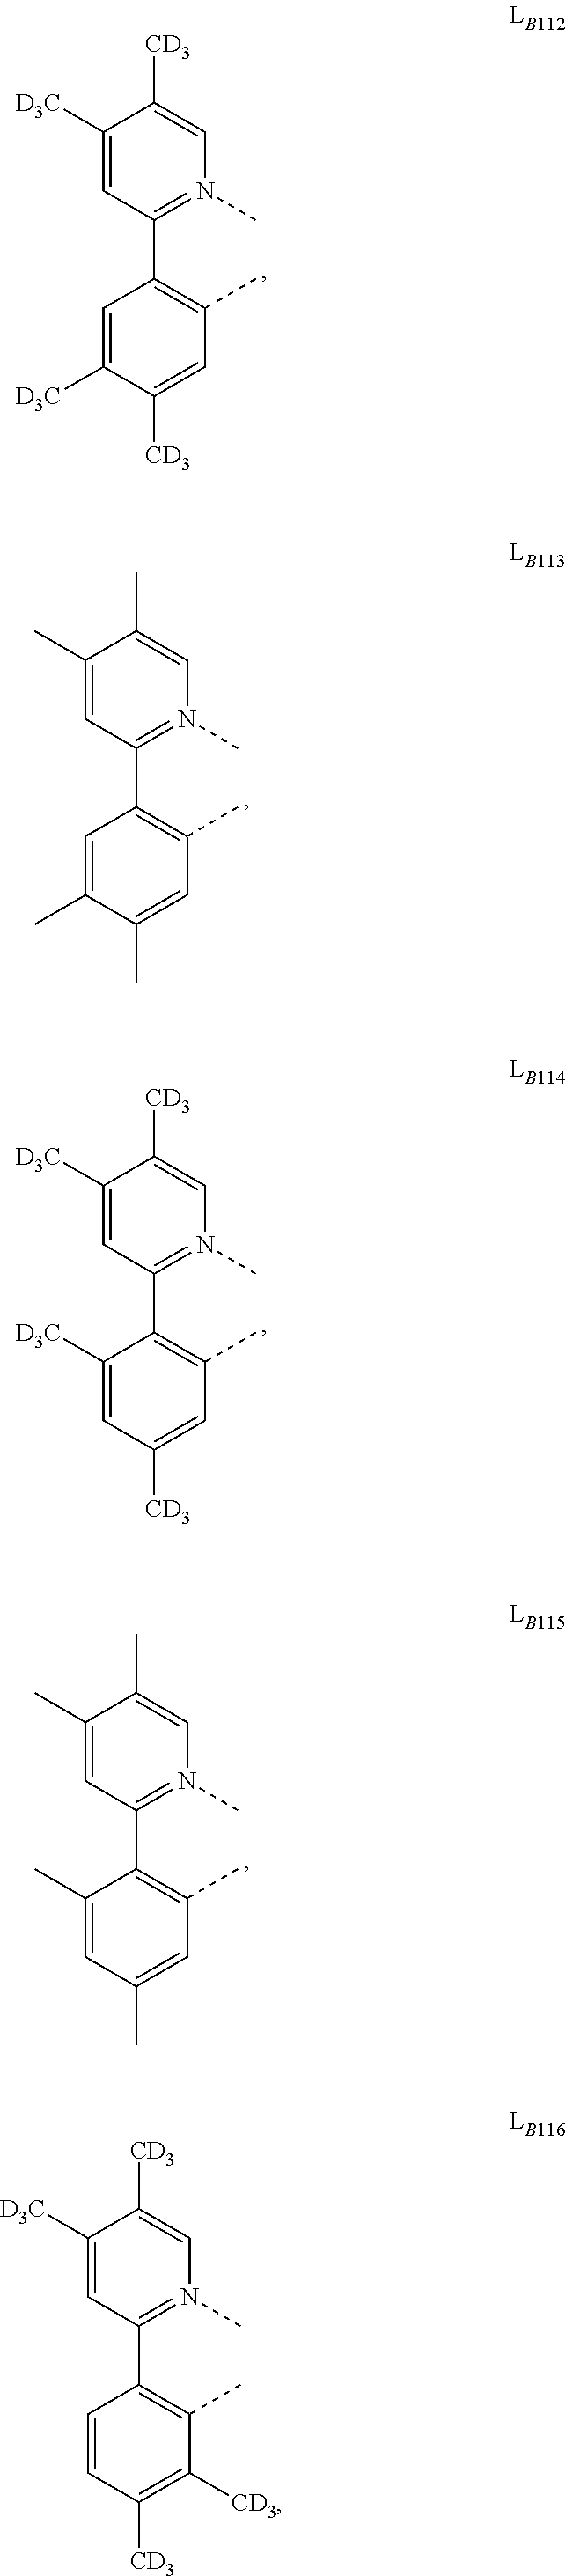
C1(C)=CN(C)=C(C2=C(C)C=C(C)C(C)=C2)C=C1C.C1([CD3])=CN(C)=C(C2=C(C)C=C([CD3])C([D3C])=C2)C=C1[D3C].C1([CD3])=CN(C)=C(C2=C(C)C=C([CD3])C=C2[D3C])C=C1[D3C].C1(C)=CN(C)=C(C2=C(C)C=C(C)C=C2C)C=C1C.C1([CD3])=CN(C)=C(C2=C(C)C([CD3])=C([CD3])C=C2)C=C1[D3C]
